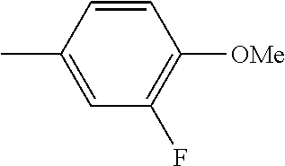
C1=CC(C)=CC(F)=C1[OMe]
